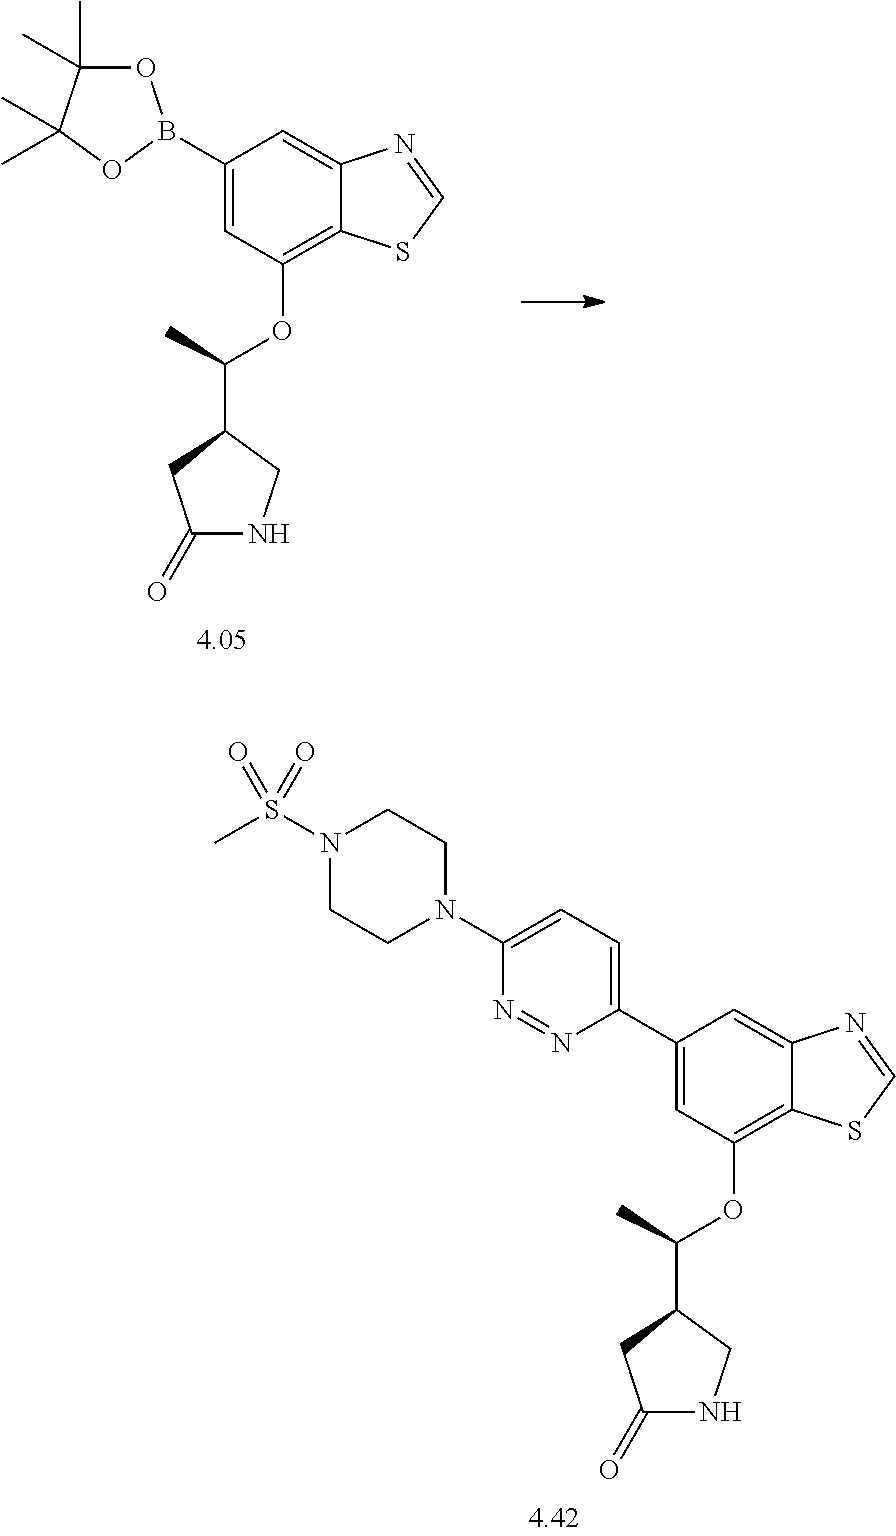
C1(B2OC(C)(C)C(C)(C)O2)=CC(OC(C)C2CC(=O)NC2)=C2C(=C1)N=CS2.N1(S(C)(=O)=O)CCN(C2=CC=C(C3=CC(OC(C4CC(=O)NC4)C)=C4C(=C3)N=CS4)N=N2)CC1
